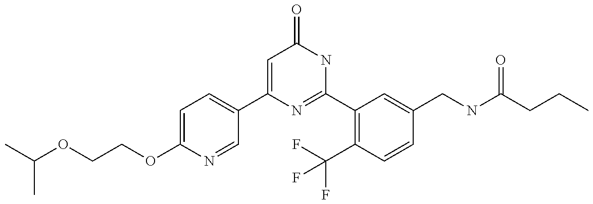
C1(C2=CC=C(OCCOC(C)C)N=C2)=CC(=O)NC(C2=C(C(F)(F)F)C=CC(CNC(CCC)=O)=C2)=N1
